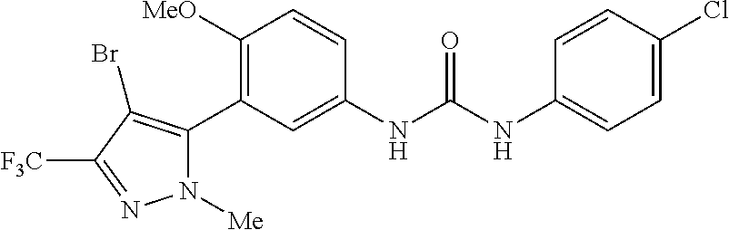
C1([OMe])=C(C2=C(Br)C([CF3])=NN2[Me])C=C(NC(=O)NC2=CC=C(Cl)C=C2)C=C1
